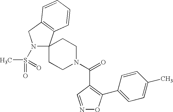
N1=CC(C(N2CCC3(CC2)N(S(=O)(C)=O)CC2=C3C=CC=C2)=O)=C(C2=CC=C(C)C=C2)O1
